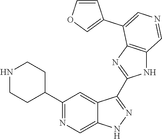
C1(C2CCNCC2)=NC=C2C(=C1)C(C1=NC3=C(N1)C=NC=C3C1=COC=C1)=NN2
